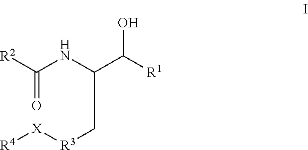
[R4][X][R3]CC(C([R1])O)NC([R2])=O
